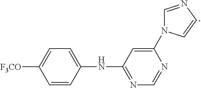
C1=CC(NC2=NC=NC(N3C=NC=C3)=C2)=CC=C1[F3CO]
